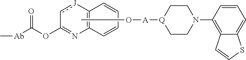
C12=C([J]cC(OC([Ab]C)=O)=N1)C=CC=C2.CO[A][Q]1CCN(C2=C3C(=CC=C2)SC=C3)CC1
